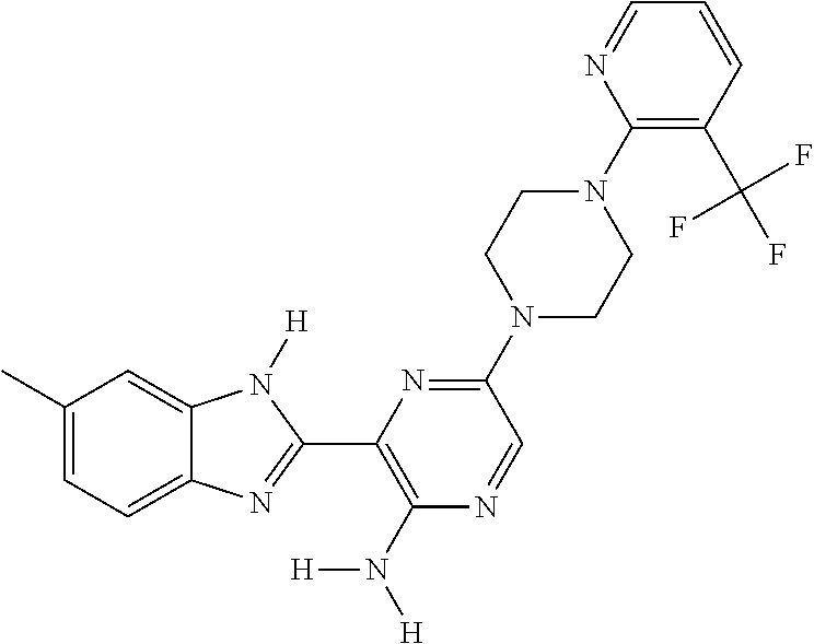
C1(C)=CC=C2C(=C1)N([H])C(C1=C(N([H])[H])N=CC(N3CCN(C4=C(C(F)(F)F)C=CC=N4)CC3)=N1)=N2
